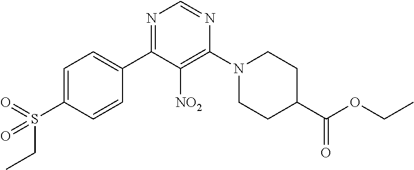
C1=C(S(CC)(=O)=O)C=CC(C2=NC=NC(N3CCC(C(OCC)=O)CC3)=C2[NO2])=C1
